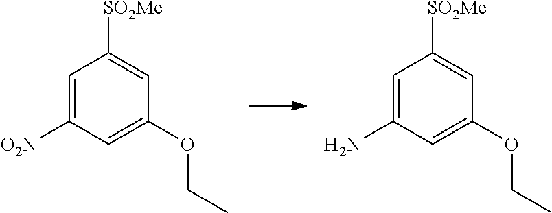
C1=C([O2N])C=C(OCC)C=C1[SO2Me].C1=C(N)C=C(OCC)C=C1[SO2Me]
